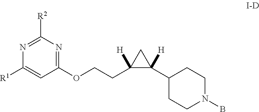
O(CCC1([H])C([H])(C2CCN(B)CC2)C1)C1=NC([R2])=NC([R1])=C1
